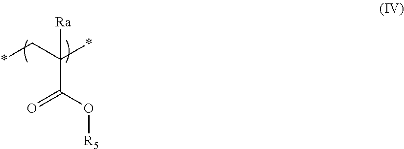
*CC(*)(C(=O)O[R5])[Ra]
